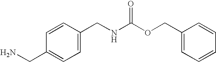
NCC1=CC=C(CNC(OCC2=CC=CC=C2)=O)C=C1
